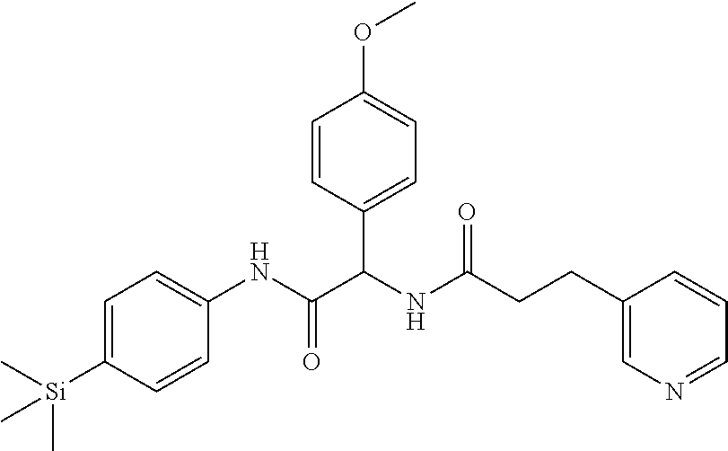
C1=C([Si](C)(C)C)C=CC(NC(=O)C(NC(CCC2=CN=CC=C2)=O)C2=CC=C(OC)C=C2)=C1
